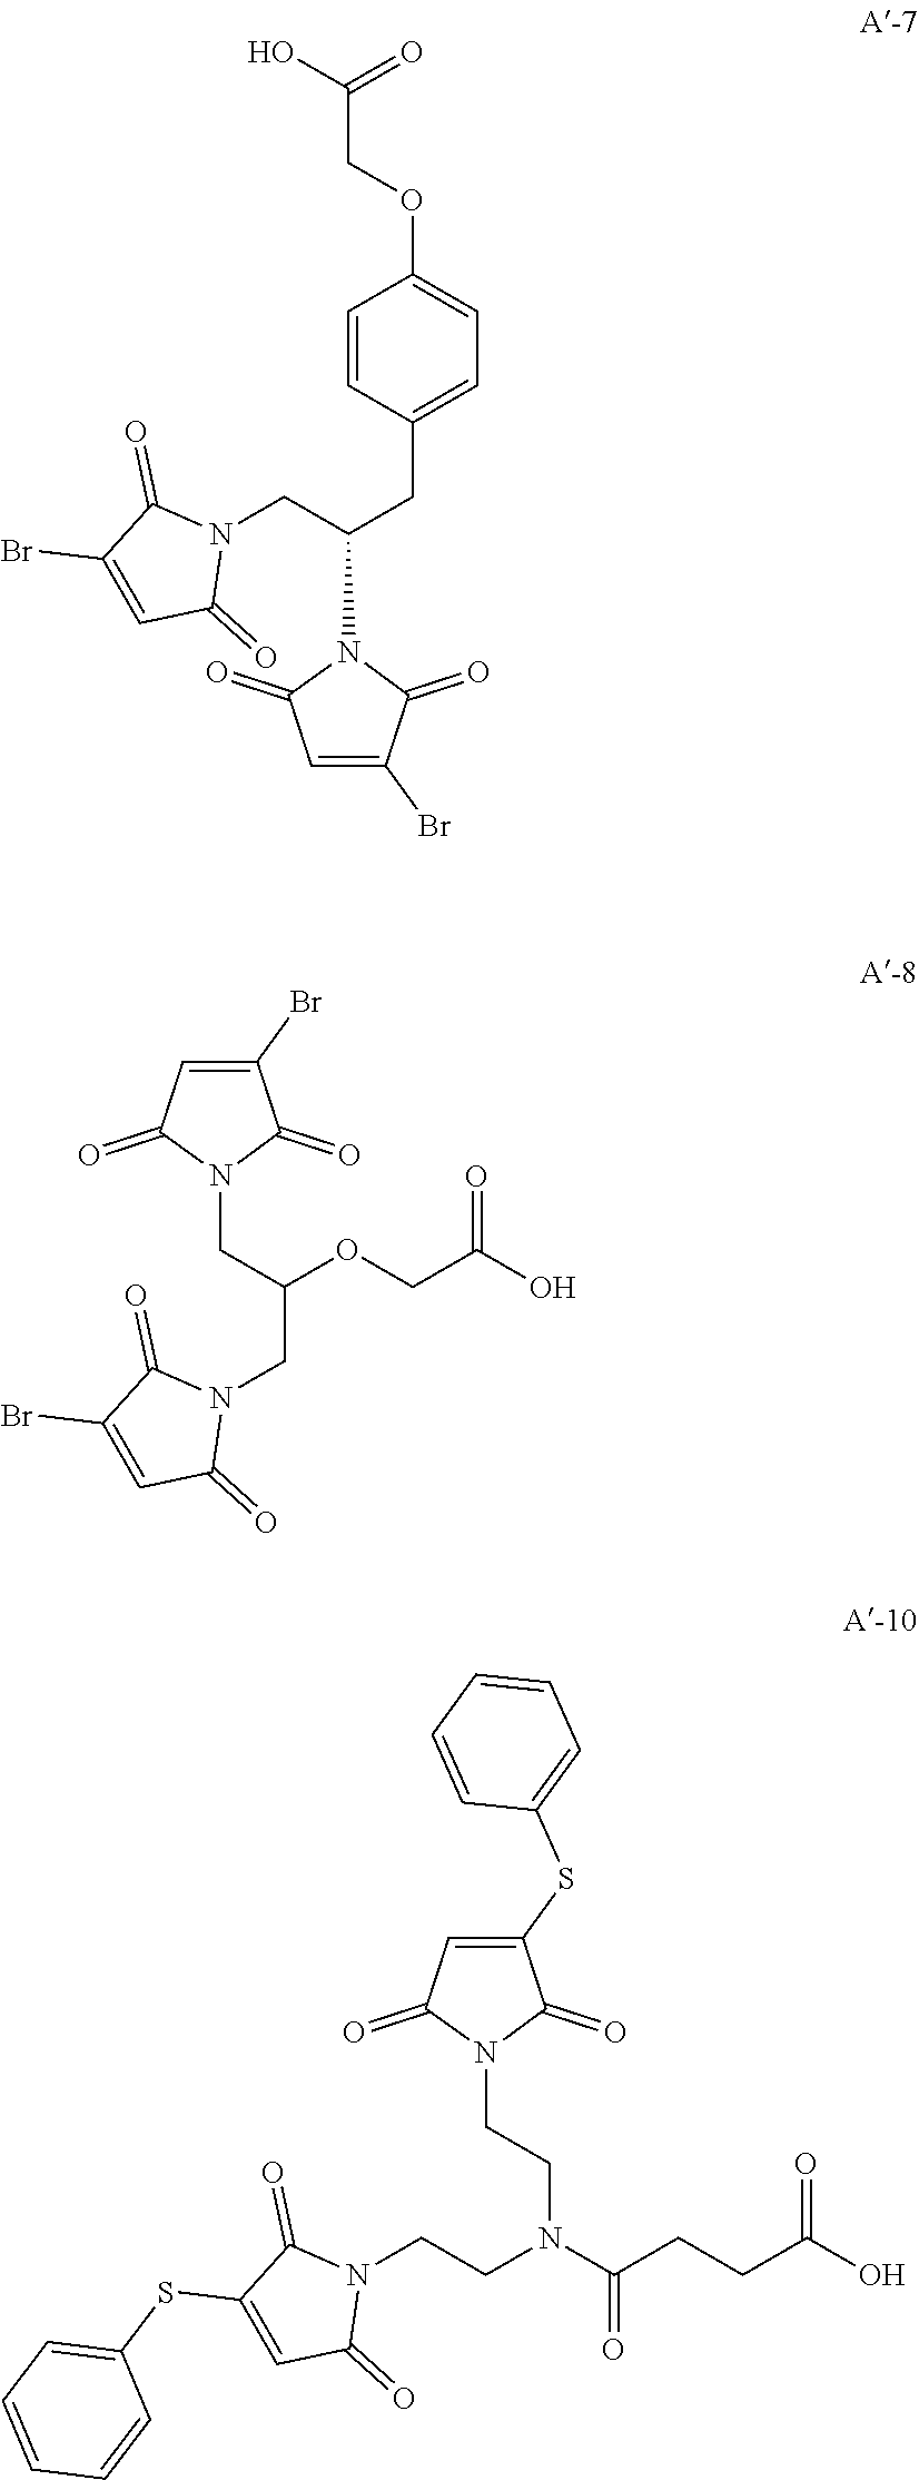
C1=CC(CC(N2C(=O)C=C(Br)C2=O)CN2C(=O)C(Br)=CC2=O)=CC=C1OCC(O)=O.N1(CC(OCC(O)=O)CN2C(=O)C(Br)=CC2=O)C(=O)C(Br)=CC1=O.N1(CCN(CCN2C(=O)C(SC3=CC=CC=C3)=CC2=O)C(CCC(O)=O)=O)C(=O)C(SC2=CC=CC=C2)=CC1=O
